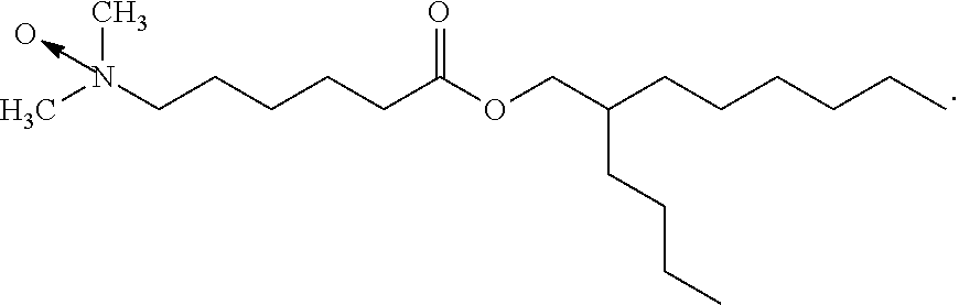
C(CCCCC(OCC(CCCCCC)CCCC)=O)N(C)C.O
